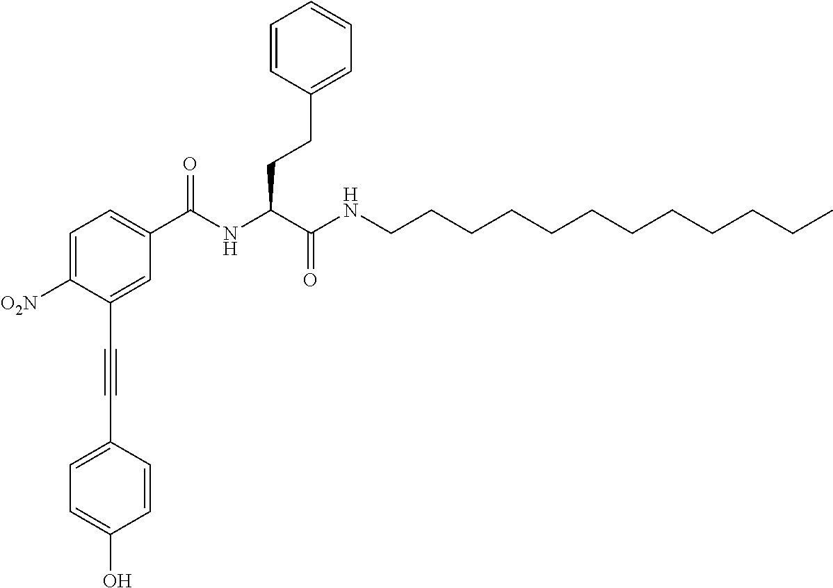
C1=C([O2N])C(C#CC2=CC=C(O)C=C2)=CC(C(NC(C(NCCCCCCCCCCCC)=O)CCC2=CC=CC=C2)=O)=C1
